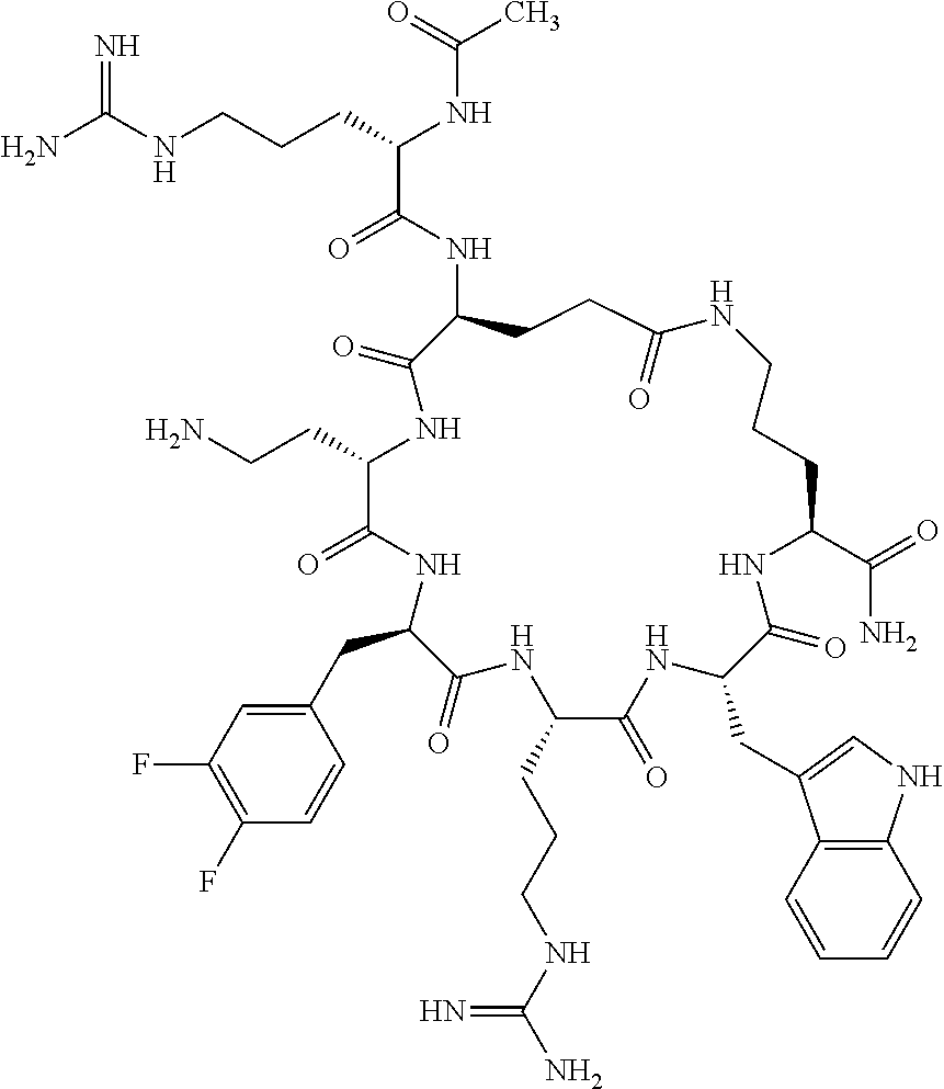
NC(NCCCC(NC(C)=O)C(=O)NC1CCC(=O)NCCCC(C(=O)N)NC(=O)C(CC2=CNC3=C2C=CC=C3)NC(=O)C(CCCNC(N)=N)NC(=O)C(CC2=CC(F)=C(F)C=C2)NC(=O)C(CCN)NC1=O)=N
